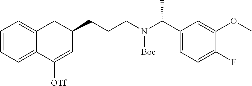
C1=CC=C2C(=C1)CC(CCCN(C(C1=CC=C(F)C(OC)=C1)C)[Boc])C=C2[OTf]
